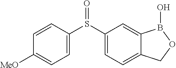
C1=C(S(C2=CC=C3C(=C2)B(O)OC3)=O)C=CC([MeO])=C1
